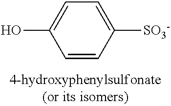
C1([SO3-])=CC=C(O)C=C1
